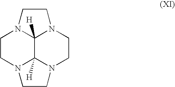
C1CN2C3([H])C4([H])N1CCN4CCN3CC2
